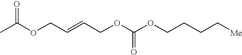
O=C(OCC=CCOC(OCCCC[Me])=O)C
